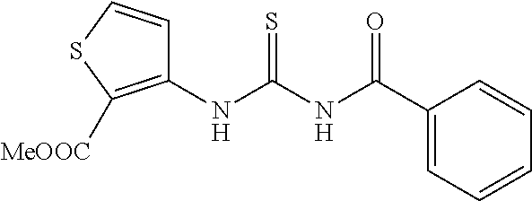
C1(C(NC(NC2=C([MeOOC])SC=C2)=S)=O)=CC=CC=C1
